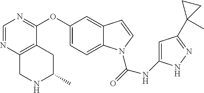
C1(OC2=NC=NC3=C2CC(C)NC3)=CC=C2C(=C1)C=CN2C(NC1=CC(C2(C)CC2)=NN1)=O
